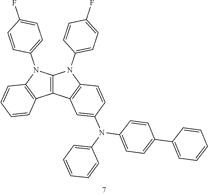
C12=C(N(C3=CC=C(F)C=C3)C3=C1C=CC=C3)N(C1=CC=C(F)C=C1)C1=C2C=C(N(C2=CC=CC=C2)C2=CC=C(C3=CC=CC=C3)C=C2)C=C1
